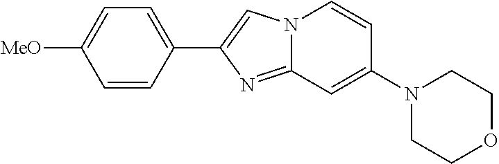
C1(C2=CN3C(=N2)C=C(N2CCOCC2)C=C3)=CC=C([MeO])C=C1
